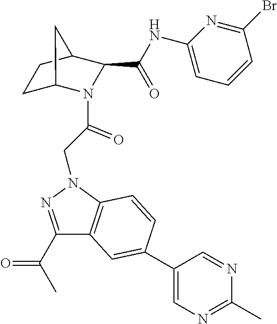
C(=O)(NC1=CC=CC(Br)=N1)C1N(C(CN2C3=C(C(C(C)=O)=N2)C=C(C2=CN=C(C)N=C2)C=C3)=O)C2CCC1C2
